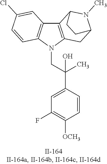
C12=C(N(CC(C3=CC(F)=C([OCH3])C=C3)(C)O)C3=C1C=C(Cl)C=C3)CC1N(C)C2CC1
